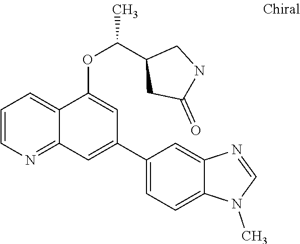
C1=CN=C2C(=C1)C(OC(C1CC(=O)NC1)C)=CC(C1=CC=C3C(=C1)N=CN3C)=C2
